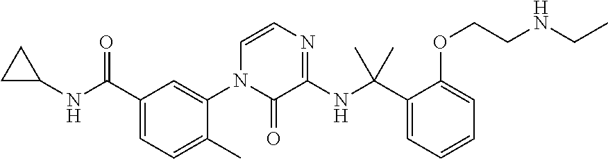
C1(C(NC2CC2)=O)=CC=C(C)C(N2C(=O)C(NC(C3=CC=CC=C3OCCNCC)(C)C)=NC=C2)=C1
